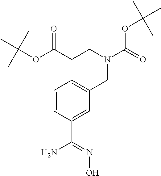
C1=CC(C(N)=NO)=CC(CN(CCC(OC(C)(C)C)=O)C(OC(C)(C)C)=O)=C1
